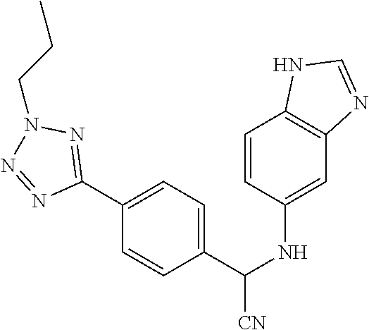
C1=CC(NC([CN])C2=CC=C(C3=NN(CCC)N=N3)C=C2)=CC2=C1NC=N2
